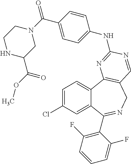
C1=C(Cl)C=C2C(=C1)C1=C(CN=C2C2=C(F)C=CC=C2F)C=NC(NC2=CC=C(C(=O)N3CCNC(C(OC)=O)C3)C=C2)=N1
